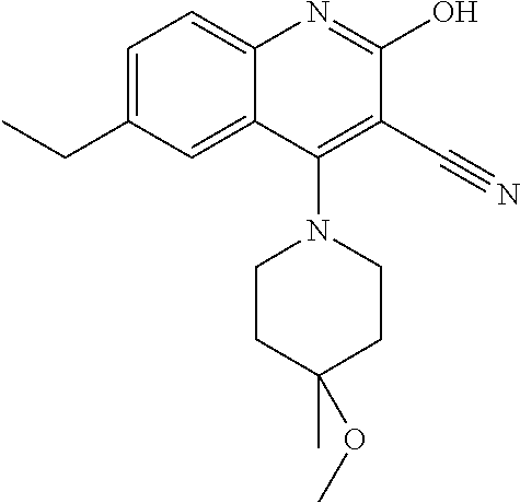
C1=C(CC)C=C2C(=C1)N=C(O)C(C#N)=C2N1CCC(C)(OC)CC1
